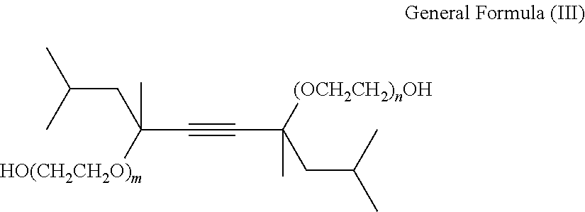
CC(CC(C#CC(CC(C)C)([(OCH2CH2)nOH])C)(C)[HO(CH2CH2O)m])C
